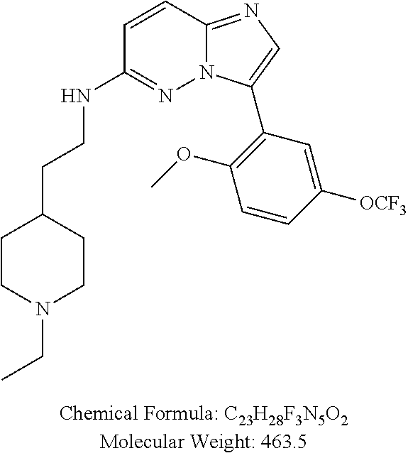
C1=CC2=NC=C(C3=C(OC)C=CC([OCF3])=C3)N2N=C1NCCC1CCN(CC)CC1
